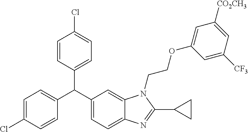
C1=C(Cl)C=CC(C(C2=CC=C3C(=C2)N(CCOC2=CC([CO2CH3])=CC([CF3])=C2)C(C2CC2)=N3)C2=CC=C(Cl)C=C2)=C1
